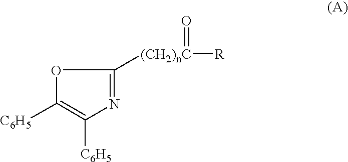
O1C([C6H5])=C([C6H5])N=C1[(CH2)nC]([R])=O
